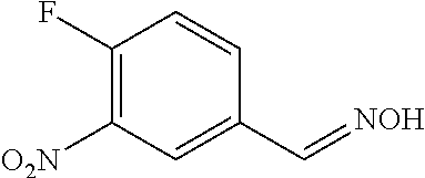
C1(F)=C([O2N])C=C(C=[NOH])C=C1
